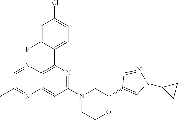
C1(C2=CN(C3CC3)N=C2)OCCN(C2=NC(C3=CC=C(Cl)C=C3F)=C3C(=C2)N=C(C)C=N3)C1
